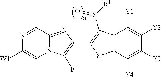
C12=NC(C3=C(S([R1])=O)C4=C(C([Y4])=C([Y3])C([Y2])=C4[Y1])S3)=C(F)N1C=C([W1])N=C2
